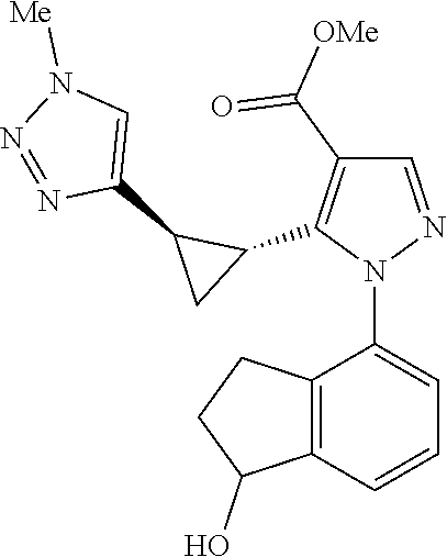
C12=C(C=CC=C1N1N=CC(C([OMe])=O)=C1C1C(C3=CN([Me])N=N3)C1)C(O)CC2
